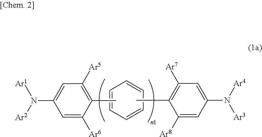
C1=CC=CC=C1.CC1=C([Ar7])C=C(N([Ar4])[Ar3])C=C1[Ar8].N([Ar2])([Ar1])C1=CC([Ar5])=C(C)C([Ar6])=C1
